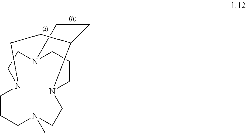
C1N2CCCN3CCN(C)CCCN(CC2)CCC3C1
